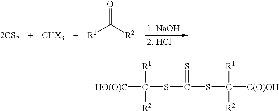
[2CS2].[R1]C([R2])=O.[HO(O)C]C(SC(SC([C(O)OH])([R1])[R2])=S)([R1])[R2]
